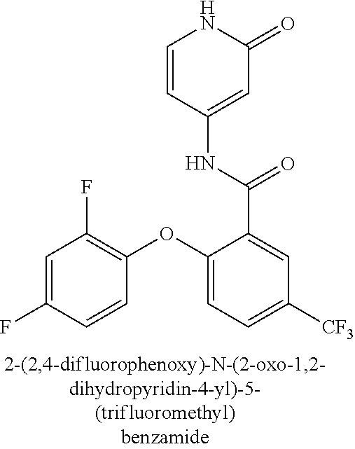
C1=CC(NC(C2=CC([CF3])=CC=C2OC2=C(F)C=C(F)C=C2)=O)=CC(=O)N1
